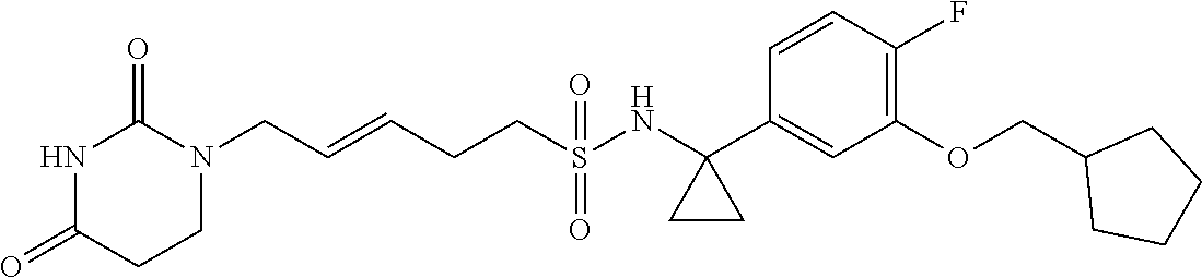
N1C(=O)CCN(CC=CCCS(NC2(C3=CC(OCC4CCCC4)=C(F)C=C3)CC2)(=O)=O)C1=O
